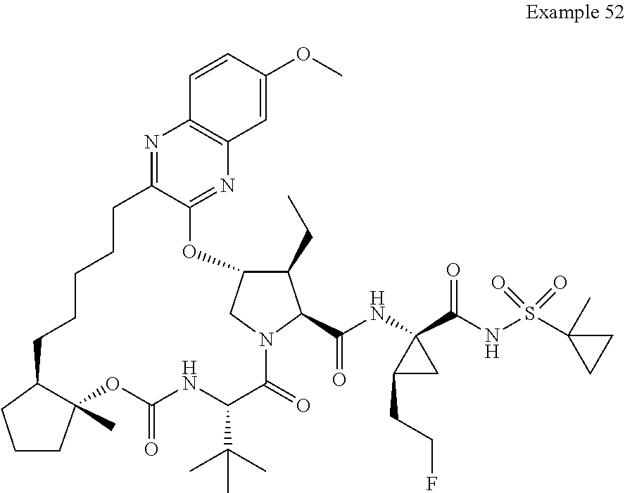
N1=C2C(=NC3=C1C=CC(OC)=C3)OC1C(CC)C(C(NC3(C(NS(C4(C)CC4)(=O)=O)=O)C(CCF)C3)=O)N(C(=O)C(C(C)(C)C)NC(=O)OC3(C)C(CCCCC2)CCC3)C1
